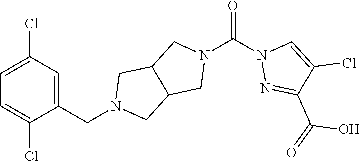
C1=C(Cl)C=C(CN2CC3C(C2)CN(C(N2N=C(C(=O)O)C(Cl)=C2)=O)C3)C(Cl)=C1
